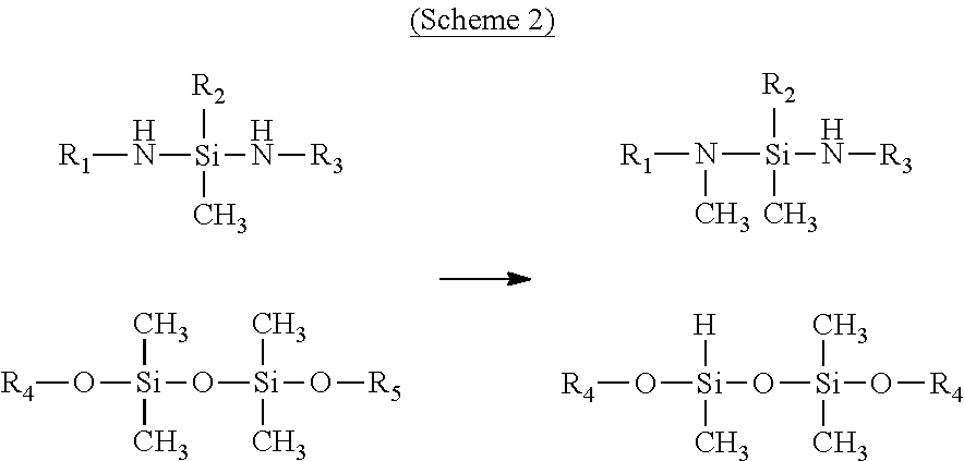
[R1]N([Si]([R2])(C)N[R3])C.[R4]O[Si]([H])(C)O[Si](C)(C)O[R4].[R1]N[Si]([R2])(C)N[R3].[R4]O[Si](C)(C)O[Si](C)(C)O[R5]
